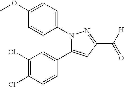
C1=C(OC)C=CC(N2C(C3=CC(Cl)=C(Cl)C=C3)=CC(C([H])=O)=N2)=C1
